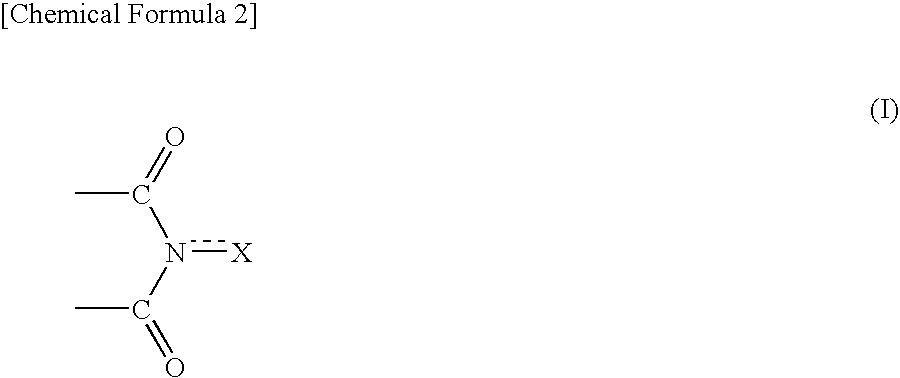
O=C(N(C(=O)C)[X])C
